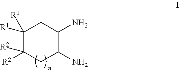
C1([R1])([R1])C([R2])([R2])CC(N)C(N)C1
